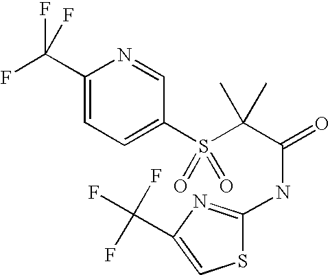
C1(C(F)(F)F)=CC=C(S(C(C(=O)NC2=NC(C(F)(F)F)=CS2)(C)C)(=O)=O)C=N1
